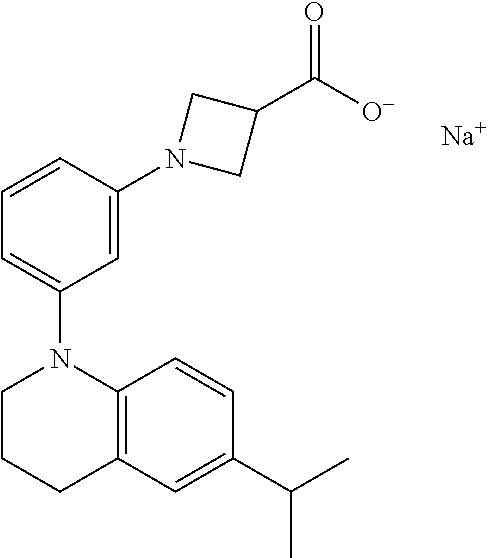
C1CN(C2=CC=CC(N3CC(C([O-])=O)C3)=C2)C2=C(C1)C=C(C(C)C)C=C2.[Na]
